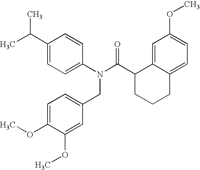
C1(C(C)C)=CC=C(N(C(C2CCCC3=CC=C(OC)C=C23)=O)CC2=CC=C(OC)C(OC)=C2)C=C1
